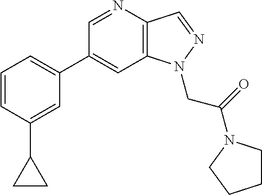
C1(C2=CC=CC(C3CC3)=C2)=CC2=C(C=NN2CC(=O)N2CCCC2)N=C1
